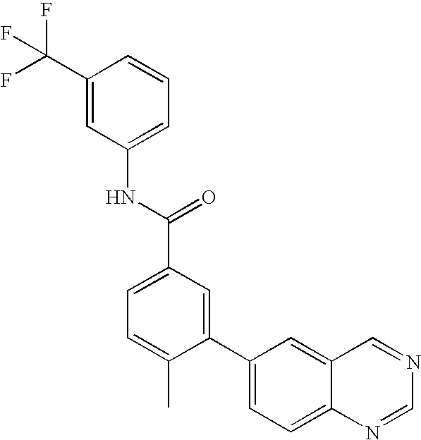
C1(C(F)(F)F)=CC(NC(=O)C2=CC=C(C)C(C3=CC=C4C(=C3)C=NC=N4)=C2)=CC=C1
